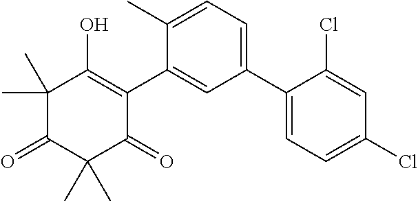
C1(C2=CC=C(Cl)C=C2Cl)=CC=C(C)C(C2=C(O)C(C)(C)C(=O)C(C)(C)C2=O)=C1
